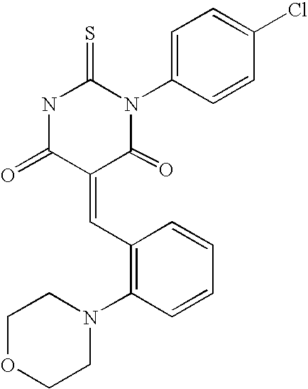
N1C(=O)C(=CC2=C(N3CCOCC3)C=CC=C2)C(=O)N(C2=CC=C(Cl)C=C2)C1=S
